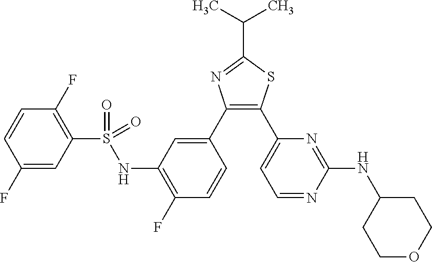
C1(F)=CC(S(=O)(NC2=C(F)C=CC(C3=C(C4=CC=NC(NC5CCOCC5)=N4)SC(C(C)C)=N3)=C2)=O)=C(F)C=C1
